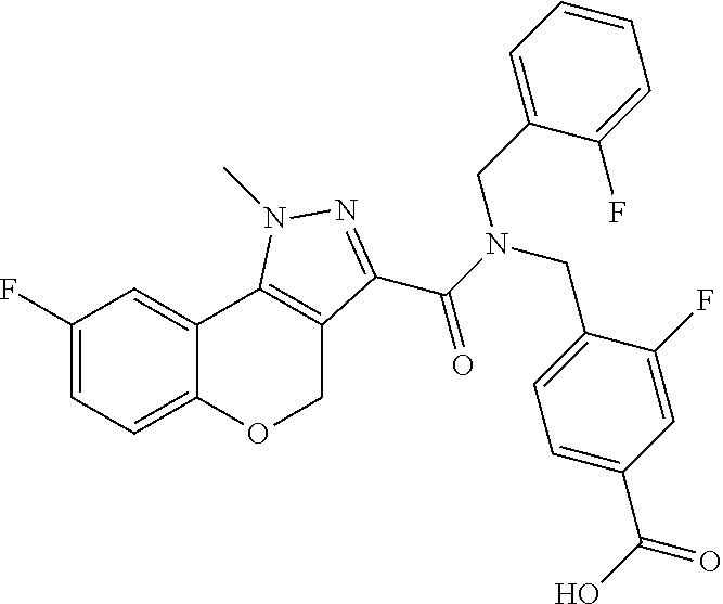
C1(F)=CC=C2C(=C1)C1=C(CO2)C(C(N(CC2=CC=C(C(=O)O)C=C2F)CC2=CC=CC=C2F)=O)=NN1C
